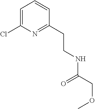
C1=C(Cl)N=C(CCNC(=O)COC)C=C1
